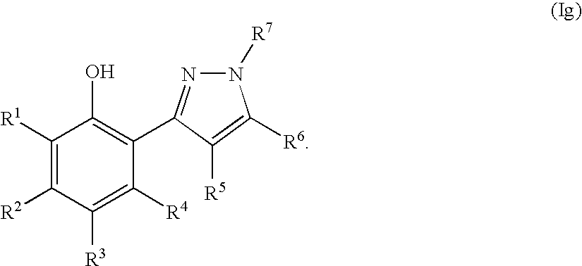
C1([R1])=C([R2])C([R3])=C([R4])C(C2=NN([R7])C([R6])=C2[R5])=C1O
